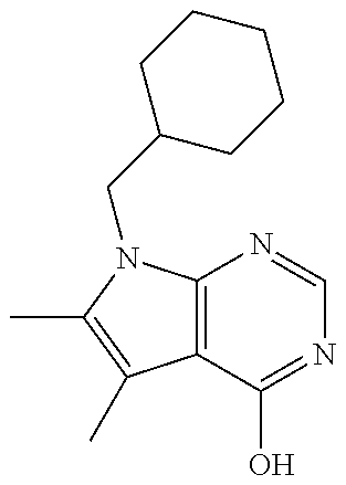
C12=C(N(CC3CCCCC3)C(C)=C1C)N=CN=C2O
